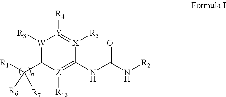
[W]1([R3])=C(C([R1])([R7])[R6])[Z]([R13])=C(NC(N[R2])=O)[X]([R5])=[Y]1[R4]
